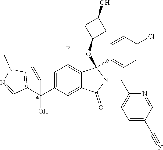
C1=C(C(C2=CN(C)N=C2)(O)C=C)C=C2C(=C1F)C(OC1CC(O)C1)(C1=CC=C(Cl)C=C1)N(CC1=CC=C(C#N)C=N1)C2=O
